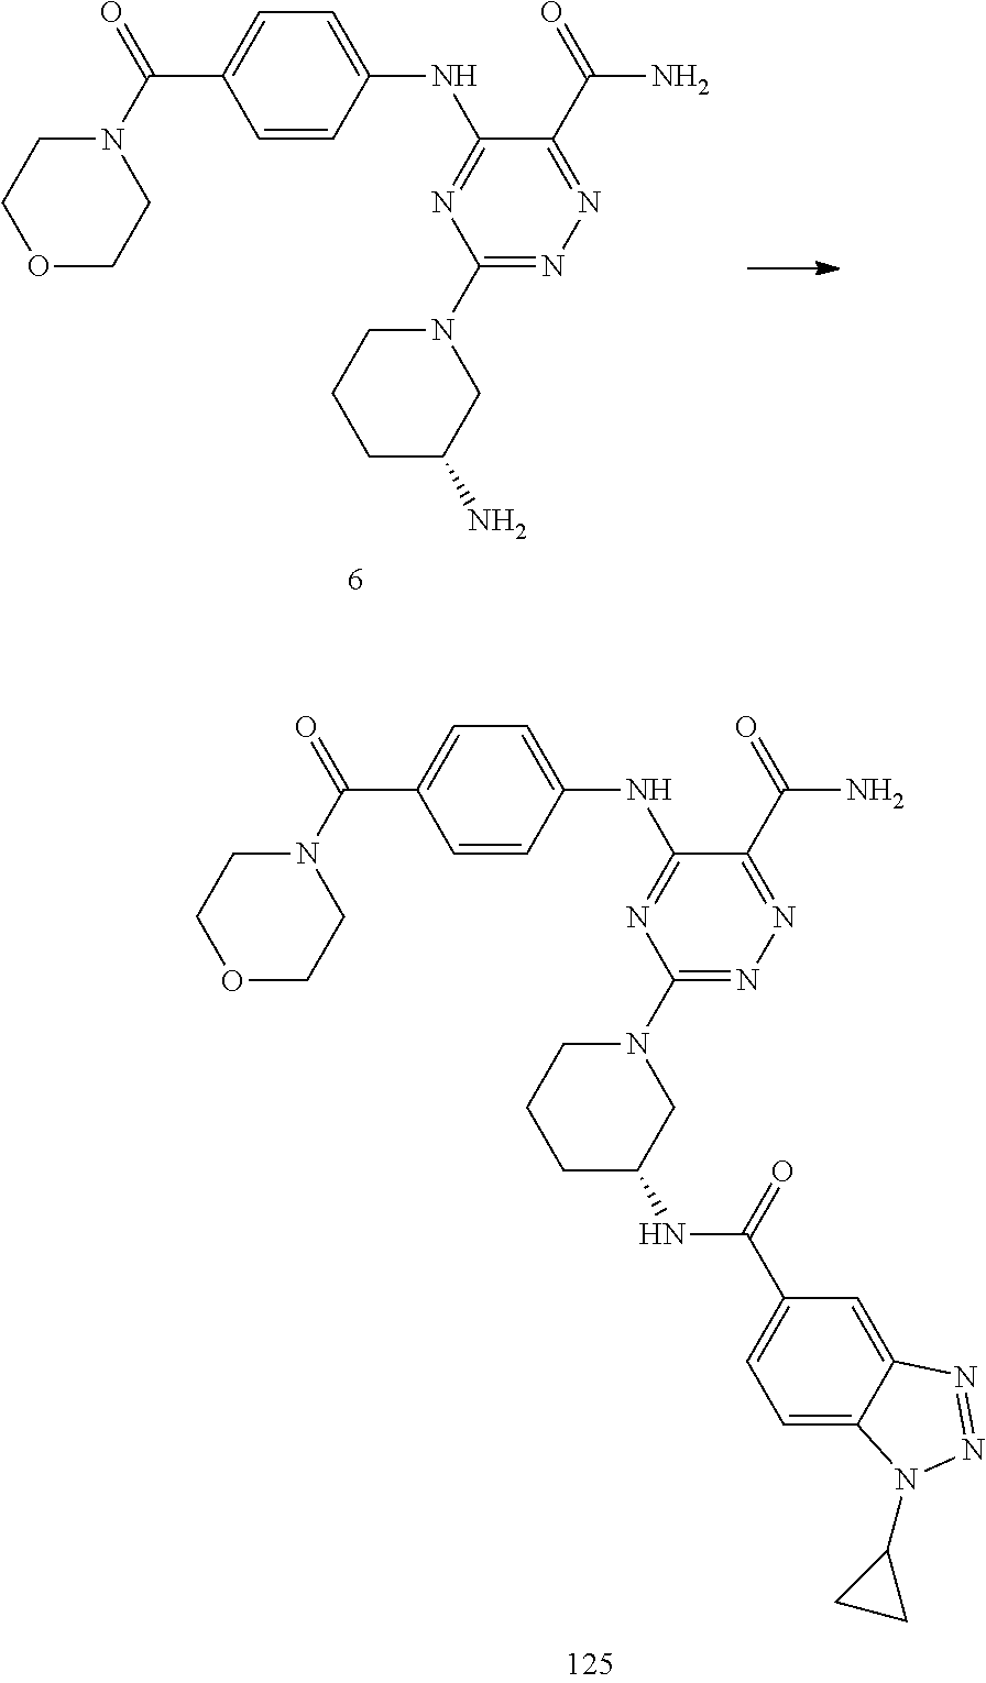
N(C1=NC(N2CCCC(N)C2)=NN=C1C(=O)N)C1=CC=C(C(N2CCOCC2)=O)C=C1.N(C1=NC(N2CCCC(NC(=O)C3=CC=C4C(=C3)N=NN4C3CC3)C2)=NN=C1C(=O)N)C1=CC=C(C(N2CCOCC2)=O)C=C1
